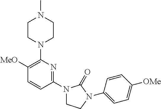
C1([MeO])=C(N2CCN(C)CC2)N=C(N2CCN(C3=CC=C([OMe])C=C3)C2=O)C=C1
